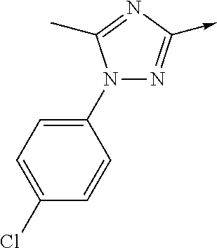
C<-C1=NN(C2=CC=C(Cl)C=C2)C(C)=N1
